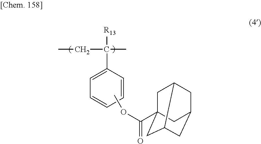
[R13]C(C1=CC=CC=C1)(C)CC.COC(=O)C12CC3CC(CC3C1)C2
